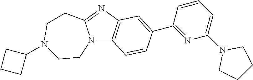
N12C3=C(N=C1CCN(C1CCC1)CC2)C=C(C1=NC(N2CCCC2)=CC=C1)C=C3
